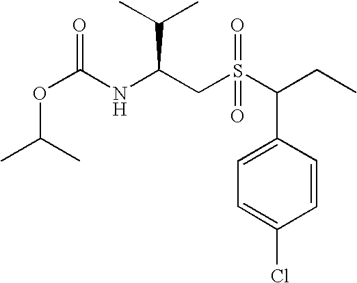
C1(C(S(CC(NC(OC(C)C)=O)C(C)C)(=O)=O)CC)=CC=C(Cl)C=C1
